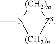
CN1[(CH2)n][Z3][(CH2)m]1
